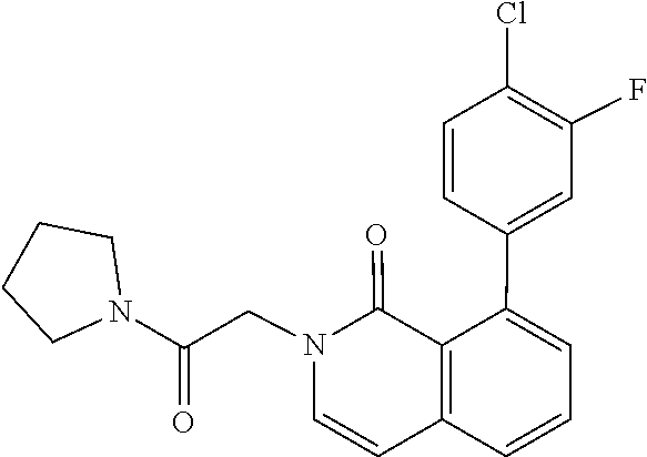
C1(Cl)=C(F)C=C(C2=CC=CC3=C2C(=O)N(CC(N2CCCC2)=O)C=C3)C=C1
